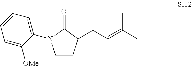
C1=CC=C(N2CCC(CC=C(C)C)C2=O)C([OMe])=C1
